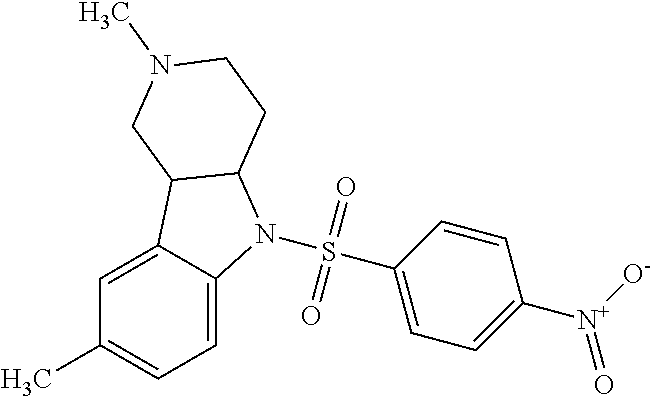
C1=C2C(=CC=C1C)N(S(C1=CC=C([N+]([O-])=O)C=C1)(=O)=O)C1C2CN(C)CC1
